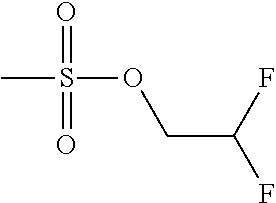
CS(=O)(OCC(F)F)=O
